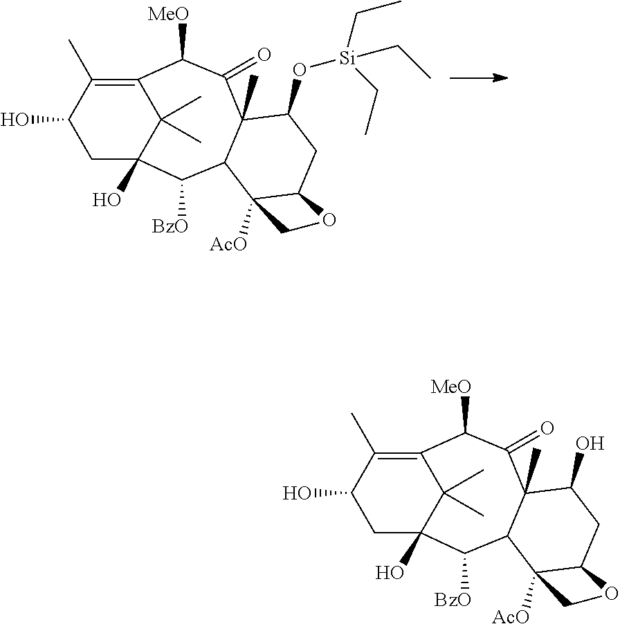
C1C2(O)C(C)(C)C(=C(C)C1O)C([MeO])C(=O)C1(C)C(C2[BzO])C2([AcO])C(CC1O[Si](CC)(CC)CC)OC2.C1C2(O)C(C)(C)C(=C(C)C1O)C([MeO])C(=O)C1(C)C(C2[BzO])C2([AcO])C(CC1O)OC2
